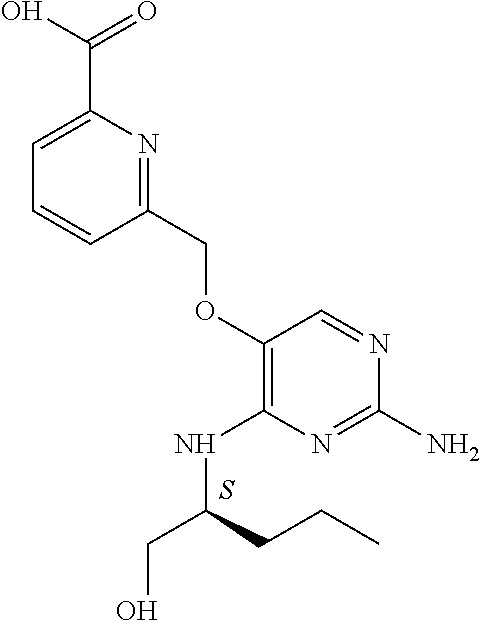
C1(N)=NC(NC(CO)CCC)=C(OCC2=NC(C(O)=O)=CC=C2)C=N1.S
